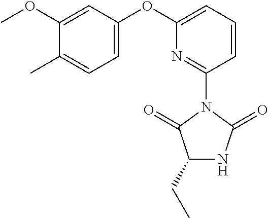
C1(CC)NC(=O)N(C2=NC(OC3=CC=C(C)C(OC)=C3)=CC=C2)C1=O
